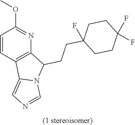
C1=CC2=C(N=C1OC)C(CCC1(F)CCC(F)(F)CC1)N1C2=CN=C1
